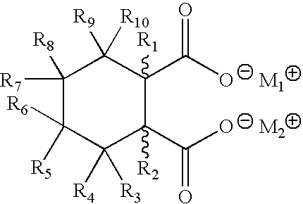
C1([R7])([R8])C([R5])([R6])C([R3])([R4])C(C([O     M2])=O)([R2])C(C([O     M1])=O)([R1])C1([R10])[R9]
